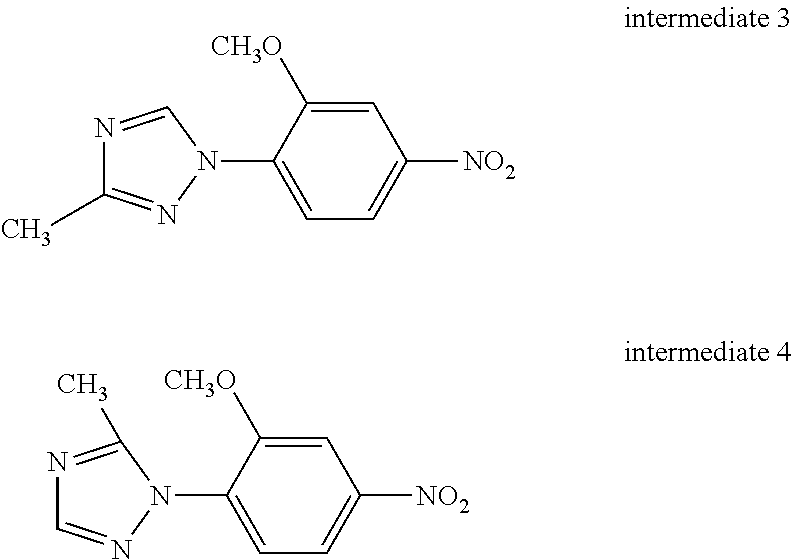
N1=CN(C2=CC=C([NO2])C=C2[CH3O])N=C1C.N1=C(C)N(C2=CC=C([NO2])C=C2[CH3O])N=C1
